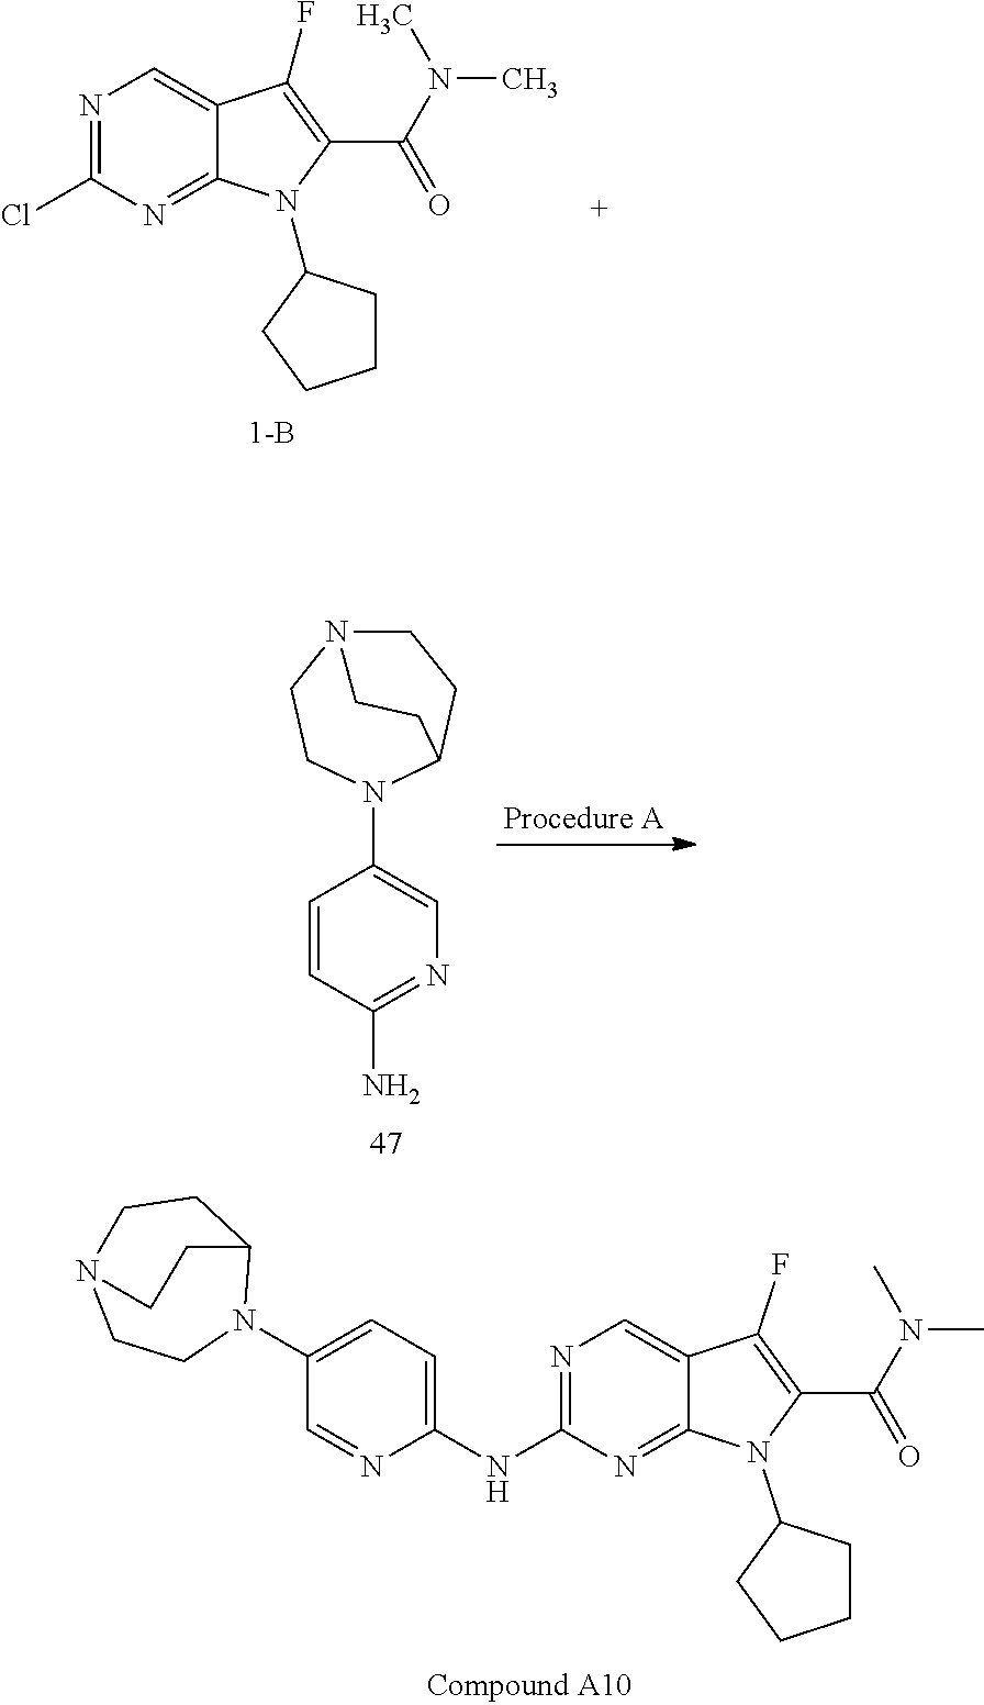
N1=C(Cl)N=C2C(=C1)C(F)=C(C(=O)N(C)C)N2C1CCCC1.C1=CC(N)=NC=C1N1C2CCN(CC1)CC2.N1(C2=CC=C(NC3=NC=C4C(=N3)N(C3CCCC3)C(C(N(C)C)=O)=C4F)N=C2)C2CCN(CC1)CC2
